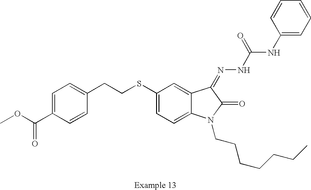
C1=C(C(OC)=O)C=CC(CCSC2=CC=C3C(=C2)C(=NNC(NC2=CC=CC=C2)=O)C(=O)N3CCCCCCC)=C1
